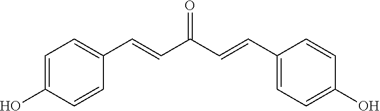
C1=C(O)C=CC(C=CC(C=CC2=CC=C(O)C=C2)=O)=C1
